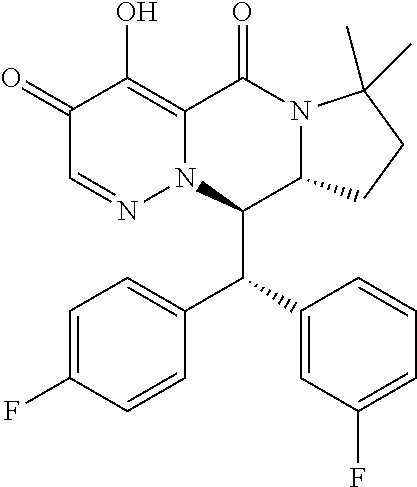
C1=CC=C(F)C=C1C(C1=CC=C(F)C=C1)C1C2N(C(=O)C3=C(O)C(=O)C=NN13)C(C)(C)CC2
